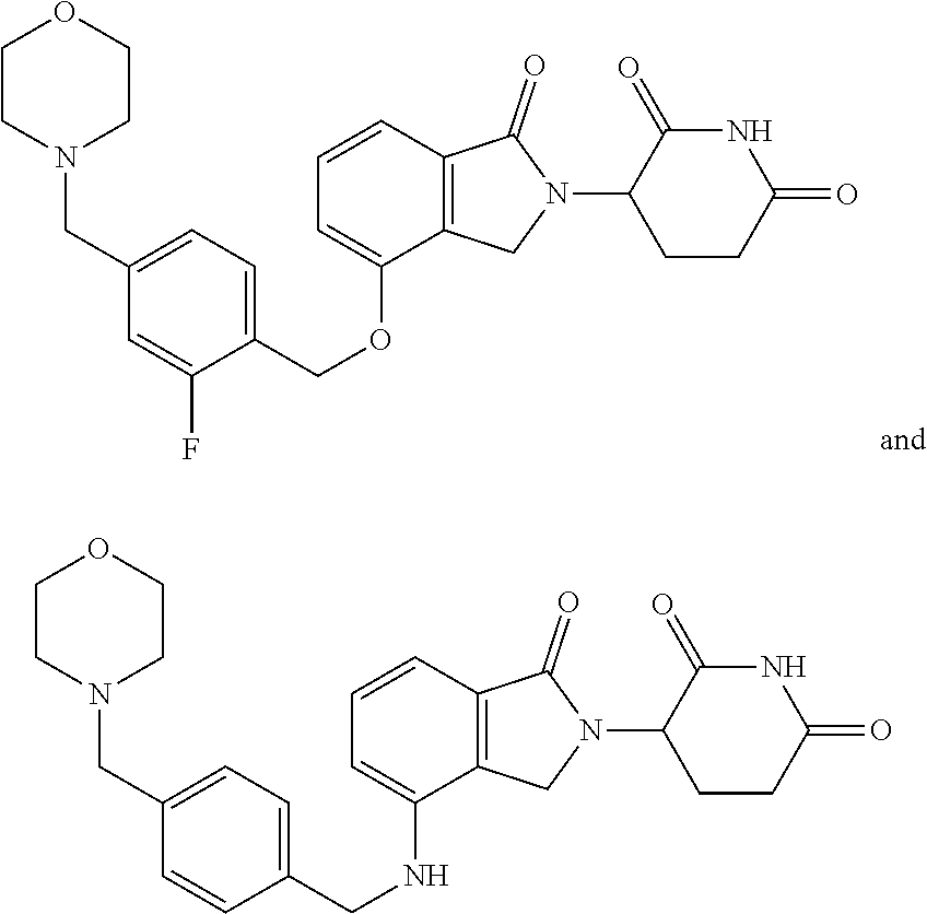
C1(CN2CCOCC2)=CC=C(COC2=CC=CC3=C2CN(C2CCC(=O)NC2=O)C3=O)C(F)=C1.C1(CN2CCOCC2)=CC=C(CNC2=CC=CC3=C2CN(C2CCC(=O)NC2=O)C3=O)C=C1
